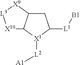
C1C2C([X1]([L2][A1])C1[L1][B1])[X10][L3][X9]2
